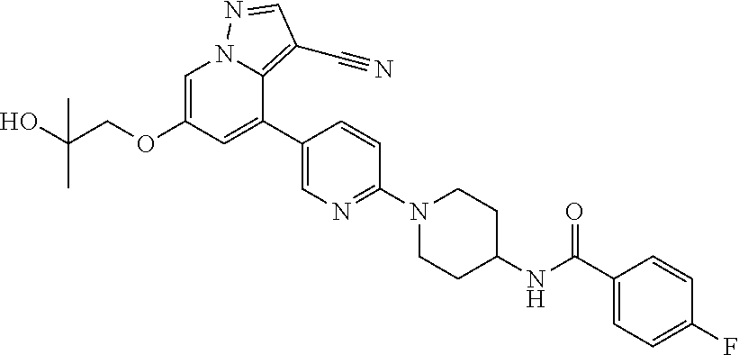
C(NC1CCN(C2=NC=C(C3=CC(OCC(O)(C)C)=CN4C3=C(C#N)C=N4)C=C2)CC1)(C1=CC=C(F)C=C1)=O
